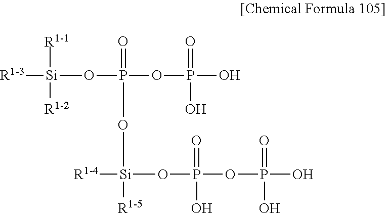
[R1-3][Si](OP(OP(O)(=O)O)(=O)O[Si]([R1-5])([R1-4])OP(OP(O)(=O)O)(=O)O)([R1-1])[R1-2]
